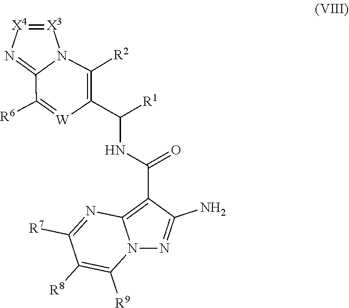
[X4]1=[X3]N2C(=N1)C([R6])=[W]C(C(NC(C1=C3N(N=C1N)C([R9])=C([R8])C([R7])=N3)=O)[R1])=C2[R2]
